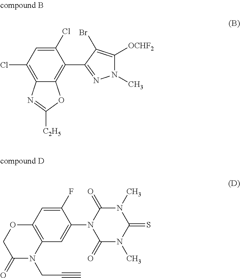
C1(Cl)=CC(Cl)=C2C(=C1C1=NN(C)C([OCHF2])=C1Br)OC([C2H5])=N2.C1(F)=CC2=C(C=C1N1C(=O)N(C)C(=S)N(C)C1=O)N(CC#C)C(=O)CO2
